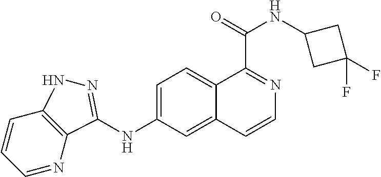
C1=CC=NC2=C1NN=C2NC1=CC=C2C(=C1)C=CN=C2C(=O)NC1CC(F)(F)C1
